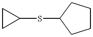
C1CC1SC1CCCC1
